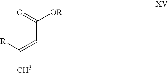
C(C)([R])=CC(=O)[OR]
